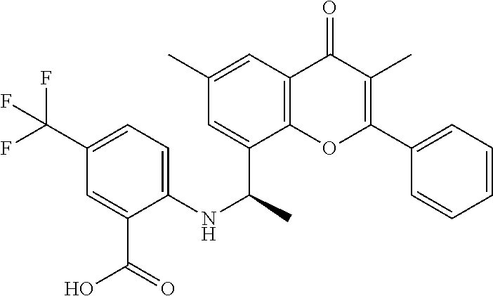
C1=C(C(NC2=CC=C(C(F)(F)F)C=C2C(O)=O)C)C2=C(C=C1C)C(=O)C(C)=C(C1=CC=CC=C1)O2
